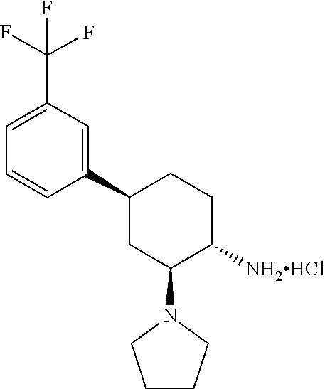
C1=CC(C2CC(N3CCCC3)C([NH2HCl])CC2)=CC(C(F)(F)F)=C1
